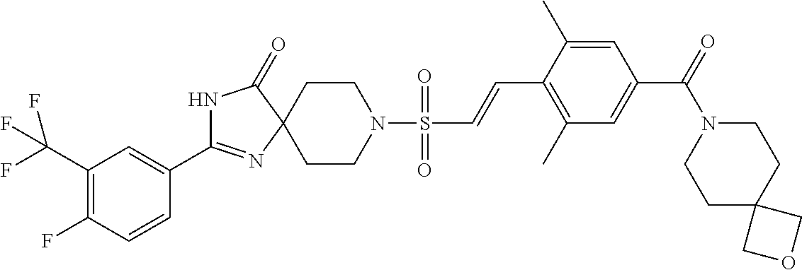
C1CN(S(C=CC2=C(C)C=C(C(=O)N3CCC4(CC3)COC4)C=C2C)(=O)=O)CCC12N=C(C1=CC(C(F)(F)F)=C(F)C=C1)NC2=O
